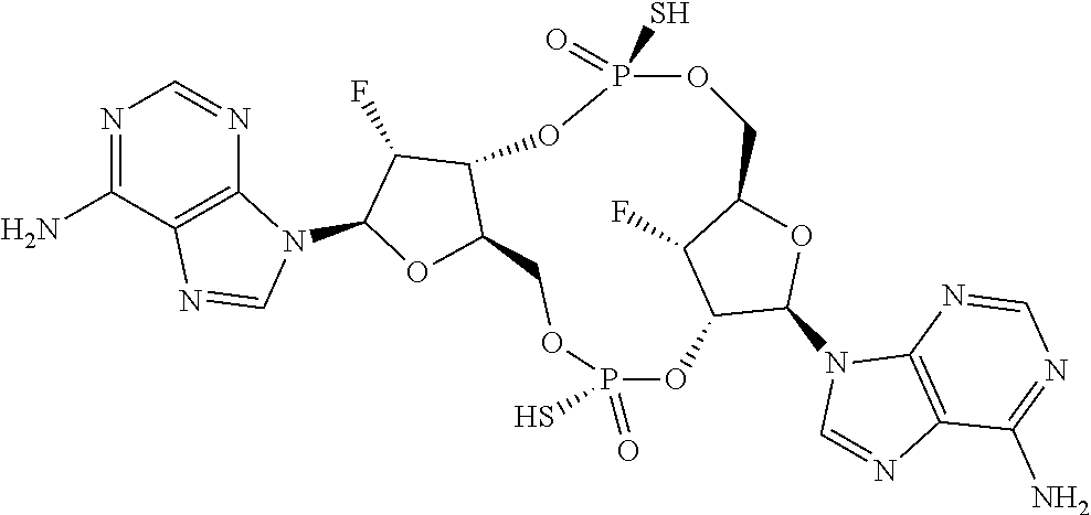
N1=C(N)C2=C(N=C1)N(C1OC3C(C1F)OP(S)(=O)OCC1OC(N4C=NC5=C4N=CN=C5N)C(OP(=O)(S)OC3)C1F)C=N2
